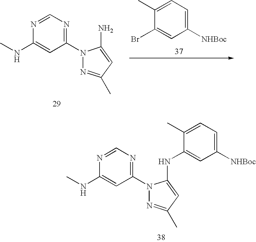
N1=CN=C(N2N=C(C)C=C2NC2=CC([NHBoc])=CC=C2C)C=C1NC.N1=CN=C(N2N=C(C)C=C2N)C=C1NC.C1(C)=CC=C([NHBoc])C=C1Br
